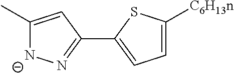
C1(C)=CC(C2=CC=C([C6H13n])S2)=N[N-]1
